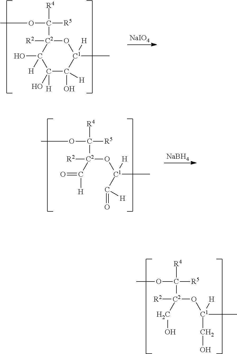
[R4]C([R5])(OC)[C2](O[C1](C)([H])CO)(CO)[R2].[NaIO4].[R4]C([R5])(OC)[C2]1([R2])O[C1](C)([H])C(O)([H])C([H])(O)C1(O)[H].[R4]C([R5])(OC)[C2](O[C1](C(=O)[H])(C)[H])(C(=O)[H])[R2].[NaBH4]
